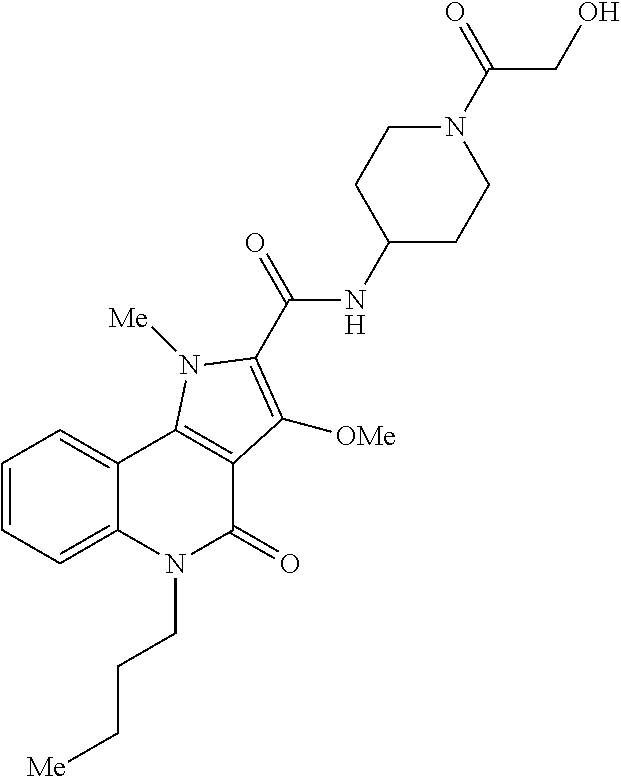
C1=CC=C2C(=C1)C1=C(C(=O)N2CCC[Me])C([OMe])=C(C(NC2CCN(C(CO)=O)CC2)=O)N1[Me]
